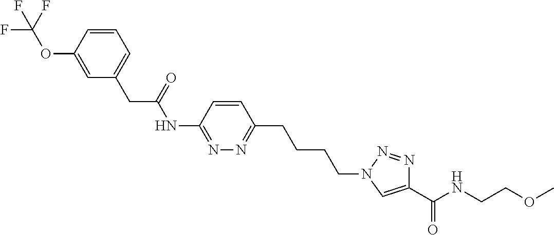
C1(NC(CC2=CC=CC(OC(F)(F)F)=C2)=O)=NN=C(CCCCN2C=C(C(NCCOC)=O)N=N2)C=C1
